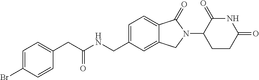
C1(CC(NCC2=CC=C3C(=C2)CN(C2CCC(=O)NC2=O)C3=O)=O)=CC=C(Br)C=C1
